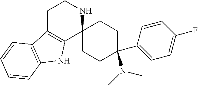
C1C2=C(C3(NC1)CCC(C1=CC=C(F)C=C1)(N(C)C)CC3)NC1=C2C=CC=C1
